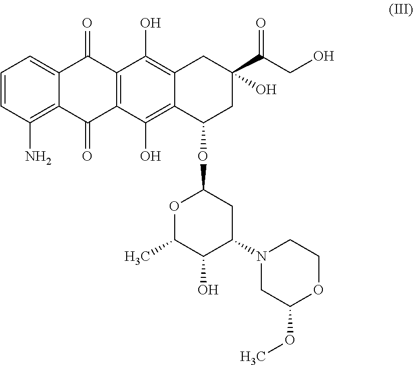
C1=CC(N)=C2C(=C1)C(=O)C1=C(C2=O)C(O)=C2C(=C1O)CC(C(CO)=O)(O)CC2OC1OC(C)C(O)C(N2CC(OC)OCC2)C1
